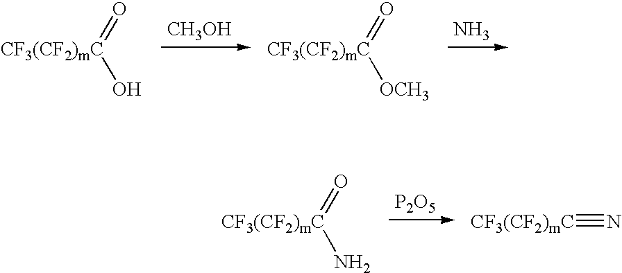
O=[CF3(CF2)mC]O.[CH3OH].O=[CF3(CF2)mC][OCH3].N.O=[CF3(CF2)mC]N.[P2O5].[CF3(CF2)mC]#N
